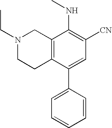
N1(CC)CCC2=C(C1)C(NC)=C([CN])C=C2C1=CC=CC=C1
